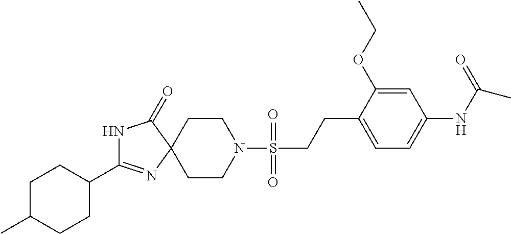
N1C(C2CCC(C)CC2)=NC2(C1=O)CCN(S(CCC1=CC=C(NC(C)=O)C=C1OCC)(=O)=O)CC2
